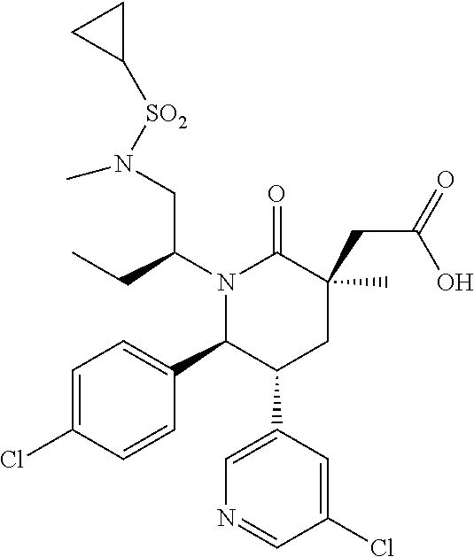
C1=C(Cl)C=CC(C2C(C3=CN=CC(Cl)=C3)CC(C)(CC(=O)O)C(=O)N2C(CC)CN([SO2]C2CC2)C)=C1
